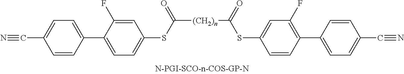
C1=CC(C2=CC=C(SC([(CH2)n]C(SC3=CC(F)=C(C4=CC=C(C#N)C=C4)C=C3)=O)=O)C=C2F)=CC=C1C#N
